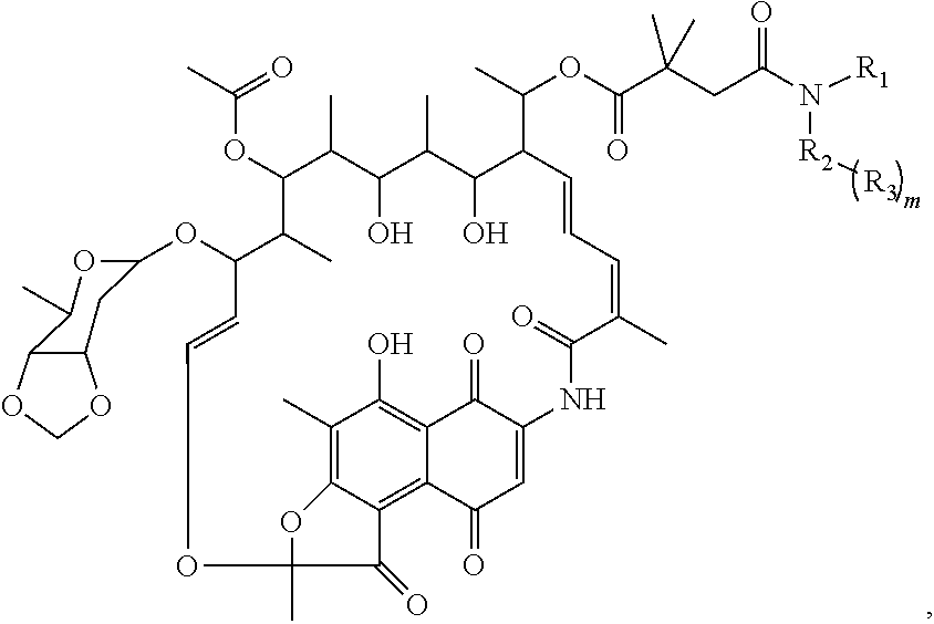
C1(C)=C2C3=C4C(=C1O)C(=O)C(=CC4=O)NC(=O)C(C)=CC=CC(C(C)OC(C(CC(N([R1])[R2][R3])=O)(C)C)=O)C(O)C(C)C(O)C(C)C(OC(=O)C)C(C)C(OC1CC4C(C(C)O1)OCO4)C=COC(C)(C3=O)O2
